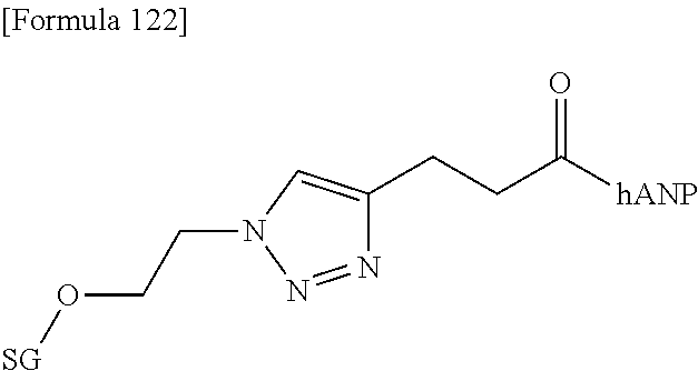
N1=NN(CCO[SG])C=C1CCC([hANP])=O
